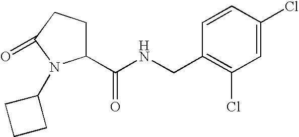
C(NCC1=C(Cl)C=C(Cl)C=C1)(=O)C1CCC(=O)N1C1CCC1
